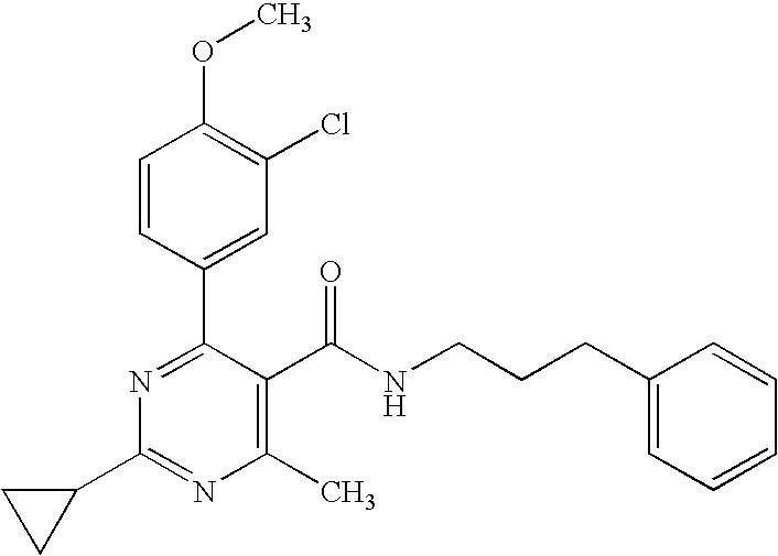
C1(C2CC2)=NC(C)=C(C(NCCCC2=CC=CC=C2)=O)C(C2=CC(Cl)=C(OC)C=C2)=N1
